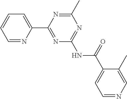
C1=NC(C2=NC(NC(C3=CC=NC=C3C)=O)=NC(C)=N2)=CC=C1
